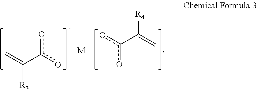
oc(C([R4])=C)o.C=C(c(o)o)[R3].[M]
